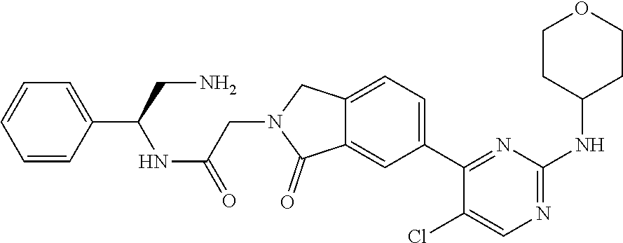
C12=CC(C3=NC(NC4CCOCC4)=NC=C3Cl)=CC=C1CN(CC(NC(C1=CC=CC=C1)CN)=O)C2=O
